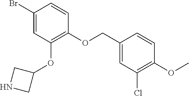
C1(Br)=CC(OC2CNC2)=C(OCC2=CC(Cl)=C(OC)C=C2)C=C1
